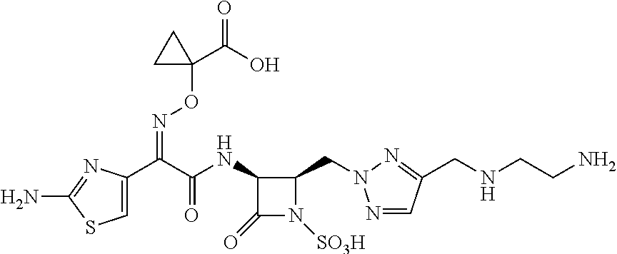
C1(NC(C(C2=CSC(N)=N2)=NOC2(C(=O)O)CC2)=O)C(=O)N([SO3H])C1CN1N=CC(CNCCN)=N1
